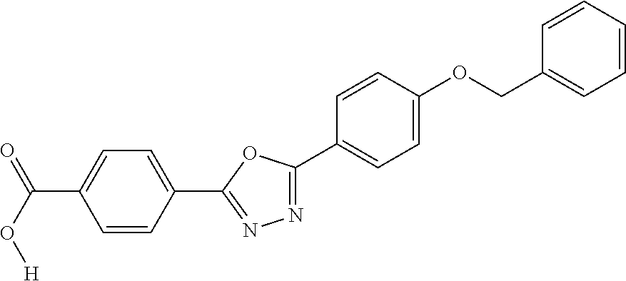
N1=C(C2=CC=C(OCC3=CC=CC=C3)C=C2)OC(C2=CC=C(C(=O)O[H])C=C2)=N1
